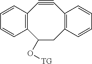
C12=C(C=CC=C1)C#CC1=C(CC2O[TG])C=CC=C1
